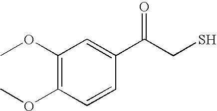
C1(OC)=C(OC)C=C(C(CS)=O)C=C1
